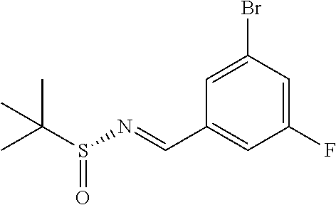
CC(S(N=CC1=CC(F)=CC(Br)=C1)=O)(C)C
